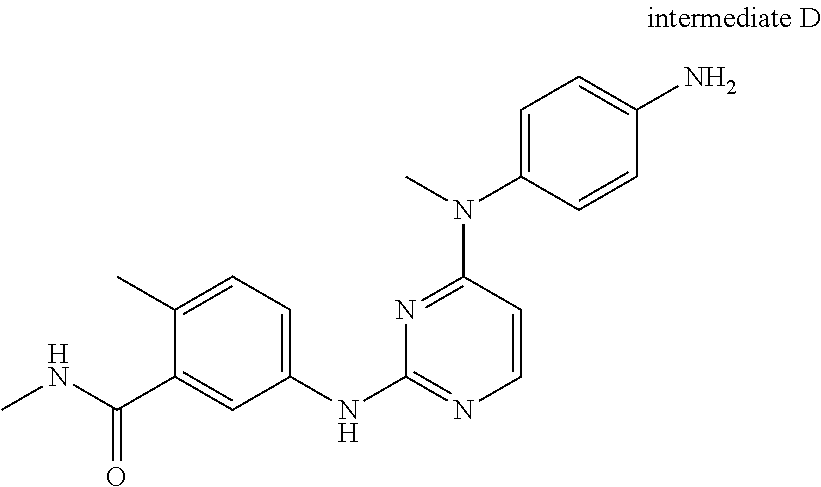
C1(C)=CC=C(NC2=NC=CC(N(C)C3=CC=C(N)C=C3)=N2)C=C1C(NC)=O
